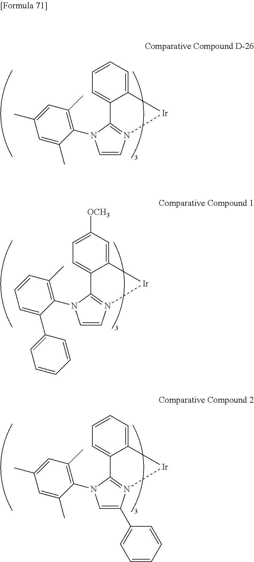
C1=C([OCH3])C=C2C(=C1)C1=N(C=CN1C1=C(C)C=CC=C1C1=CC=CC=C1)[Ir]2.C1=CC=C2C(=C1)C1=N(C=CN1C1=C(C)C=C(C)C=C1C)[Ir]2.C1=CC=C2C(=C1)C1=N(C(C3=CC=CC=C3)=CN1C1=C(C)C=C(C)C=C1C)[Ir]2
